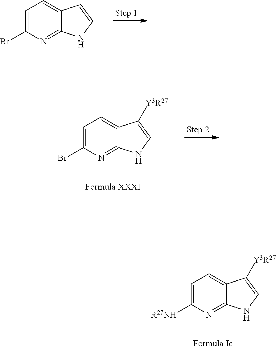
C12=NC([R27NH])=CC=C1C([Y3R27])=CN2.C12=NC(Br)=CC=C1C=CN2.C12=NC(Br)=CC=C1C([Y3R27])=CN2
